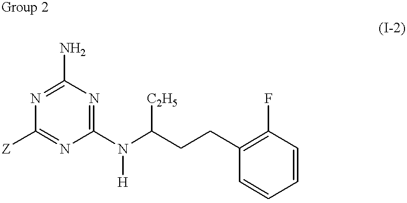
C1(N)=NC([Z])=NC(N(C(CCC2=C(F)C=CC=C2)[C2H5])[H])=N1
